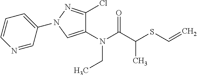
N(C(C(SC=C)C)=O)(CC)C1=CN(C2=CC=CN=C2)N=C1Cl
